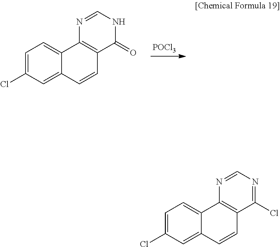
[POCl3].C1=C(Cl)C=C2C(=C1)C1=C(C=C2)C(=O)NC=N1.C1=C(Cl)C=C2C(=C1)C1=C(C=C2)C(Cl)=NC=N1
